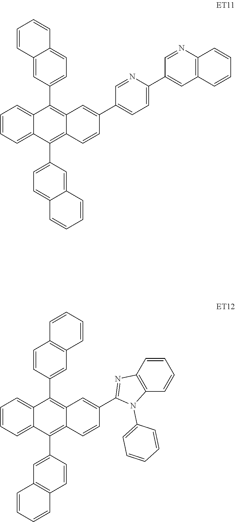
C1=CC=C2C(=C1)C(C1=CC3=C(C=C1)C=CC=C3)=C1C(=C2C2=CC3=C(C=C2)C=CC=C3)C=CC(C2=NC3=C(N2C2=CC=CC=C2)C=CC=C3)=C1.C1=CC=C2C(=C1)C(C1=CC=C3C(=C1)C=CC=C3)=C1C(=C2C2=CC=C3C(=C2)C=CC=C3)C=CC(C2=CC=C(C3=CC4=C(N=C3)C=CC=C4)N=C2)=C1
